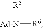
[Ad-N]([R6])[R5]
